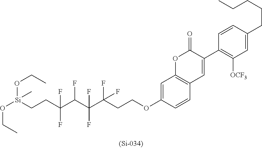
C1=C(OCCC(C(C(C(CC[Si](OCC)(OCC)C)(F)F)F)(F)F)(F)F)C=CC2=C1OC(=O)C(C1=C([OCF3])C=C(CCCCC)C=C1)=C2
